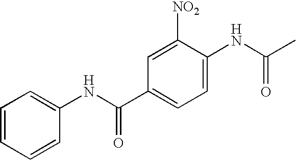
C1=CC=CC(NC(C2=CC=C(NC(C)=O)C([NO2])=C2)=O)=C1
